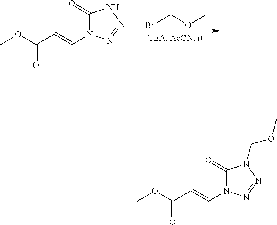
N1(C=CC(OC)=O)C(=O)NN=N1.BrCOC.C(OC)N1C(=O)N(C=CC(OC)=O)N=N1
